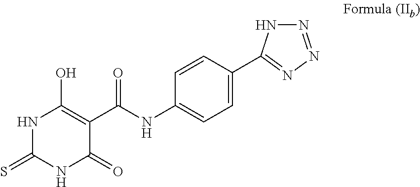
N1C(=S)NC(=O)C(C(NC2=CC=C(C3=NN=NN3)C=C2)=O)=C1O
